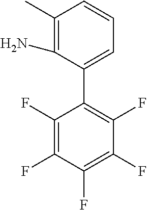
C1(F)=C(F)C(F)=C(F)C(F)=C1C1=CC=CC(C)=C1N
